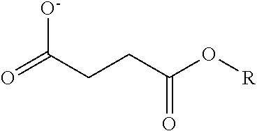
O=C(CCC(O[R])=O)[O-]
